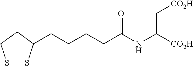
S1SC(CCCCC(NC([CO2H])C[CO2H])=O)CC1
